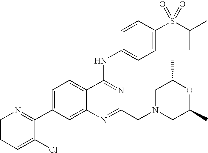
C1=CC=C(Cl)C(C2=CC=C3C(=C2)N=C(CN2CC(C)OC(C)C2)N=C3NC2=CC=C(S(C(C)C)(=O)=O)C=C2)=N1
